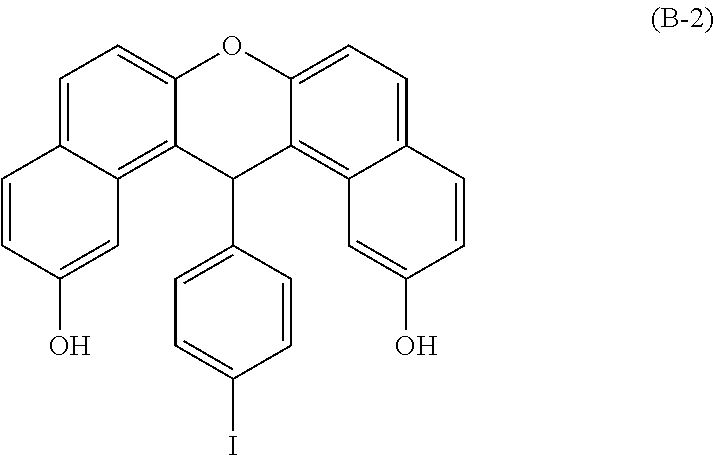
C1(C2=CC=C(I)C=C2)C2=C3C=C(O)C=CC3=CC=C2OC2=CC=C3C=CC(O)=CC3=C12
